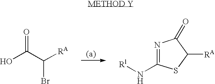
OC(C([RA])Br)=O.N1=C(N[Rl])SC([RA])C1=O
